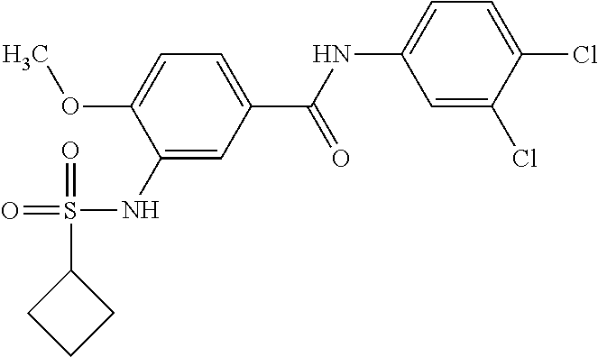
C1(NS(=O)(=O)C2CCC2)=CC(C(NC2=CC=C(Cl)C(Cl)=C2)=O)=CC=C1OC
